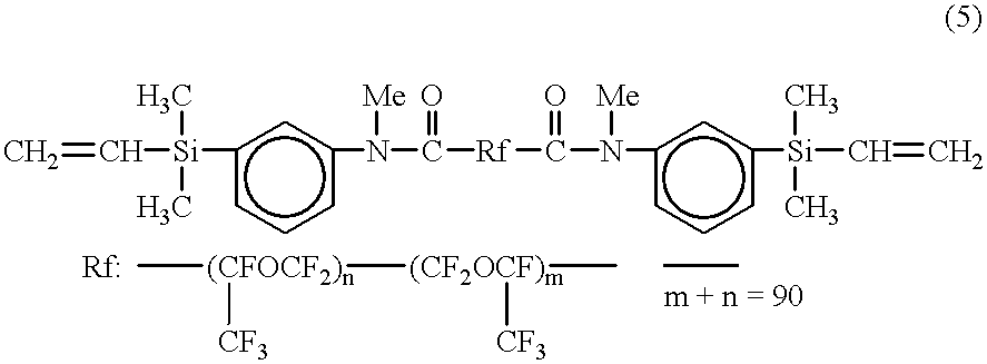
C=C[Si](C)(C)c1cccc(N(C([Rf]C(N(c2cccc([Si](C=C)(C)C)c2)[Me])=O)=O)[Me])c1.C[(CFOCF2)n]([(CF2OCF)m]([CF3])C)[CF3]
